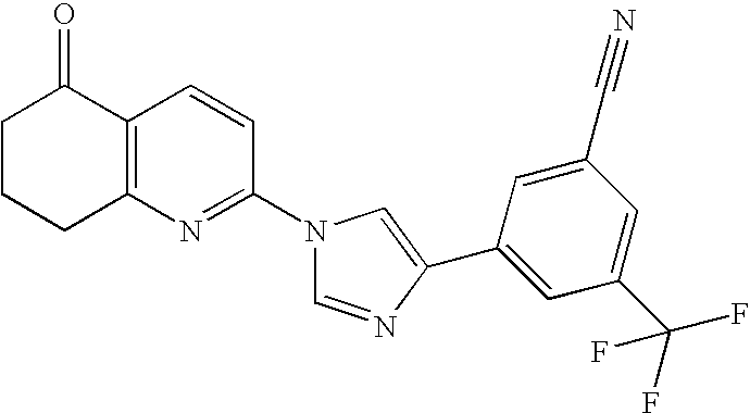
C1CCC2=C(C1=O)C=CC(N1C=NC(C3=CC(C(F)(F)F)=CC(C#N)=C3)=C1)=N2
